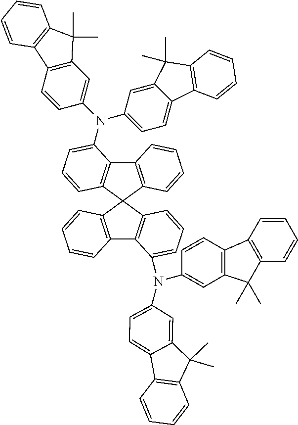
C12=C(C3(C4=C1C(N(C1=CC5=C(C=C1)C1=C(C5(C)C)C=CC=C1)C1=CC=C5C(=C1)C(C)(C)C1=C5C=CC=C1)=CC=C4)C1=C(C4=C3C=CC=C4N(C3=CC4=C(C=C3)C3=C(C4(C)C)C=CC=C3)C3=CC=C4C(=C3)C(C)(C)C3=C4C=CC=C3)C=CC=C1)C=CC=C2
